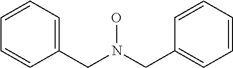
C1=CC=C(CN(CC2=CC=CC=C2)O)C=C1
